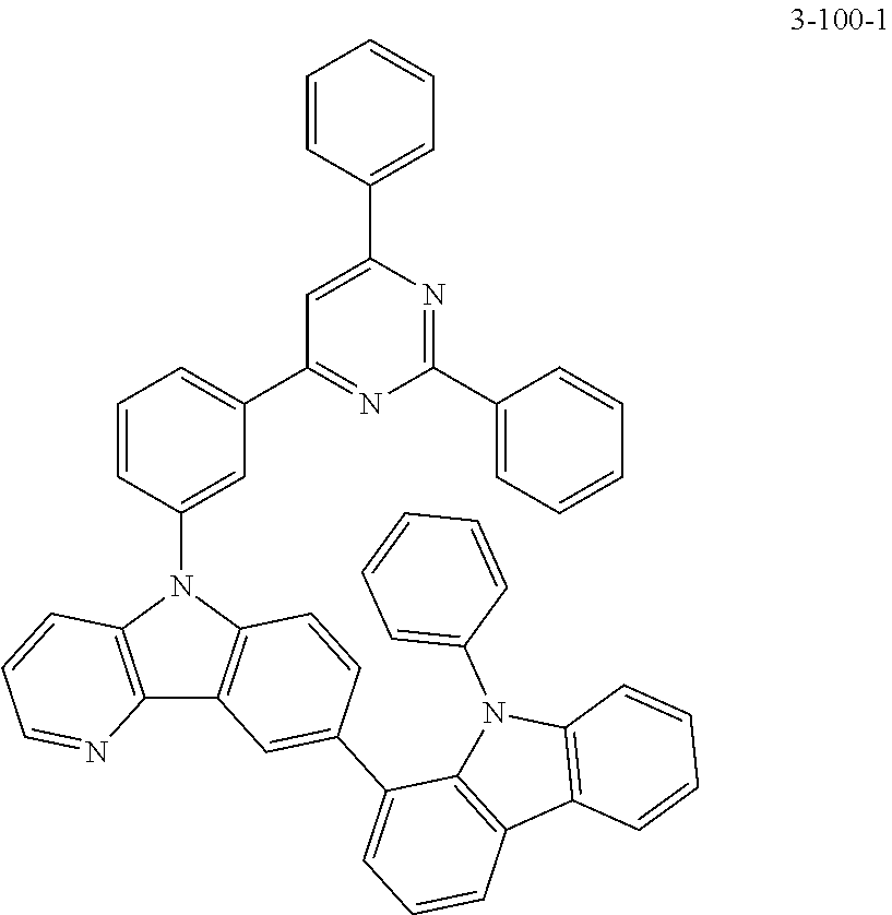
C1=CC(N2C3=C(C4=C2C=CC(C2=CC=CC5=C2N(C2=CC=CC=C2)C2=C5C=CC=C2)=C4)N=CC=C3)=CC(C2=NC(C3=CC=CC=C3)=NC(C3=CC=CC=C3)=C2)=C1
